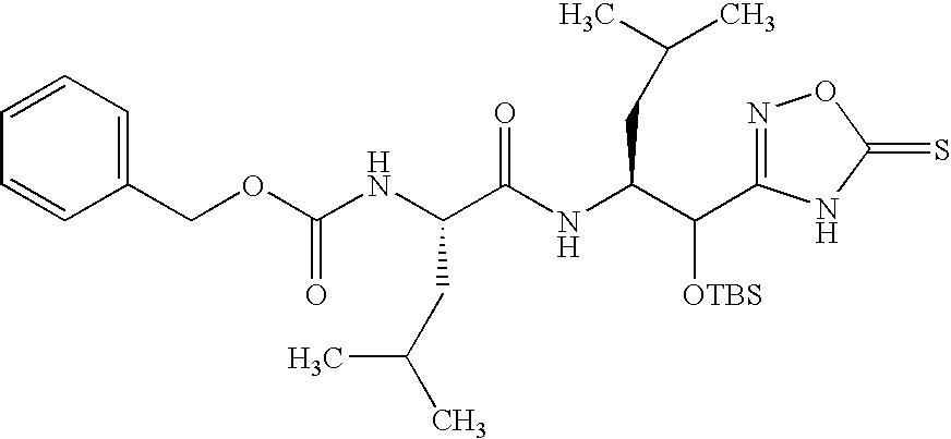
C1=CC=C(COC(NC(C(NC(C([OTBS])C2=NOC(=S)N2)CC(C)C)=O)CC(C)C)=O)C=C1
